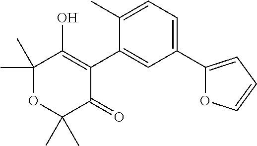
C1(C2=CC=C(C)C(C3=C(O)C(C)(C)OC(C)(C)C3=O)=C2)=CC=CO1
